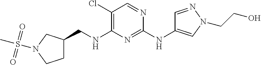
C1(Cl)=C(NCC2CCN(S(C)(=O)=O)C2)N=C(NC2=CN(CCO)N=C2)N=C1
